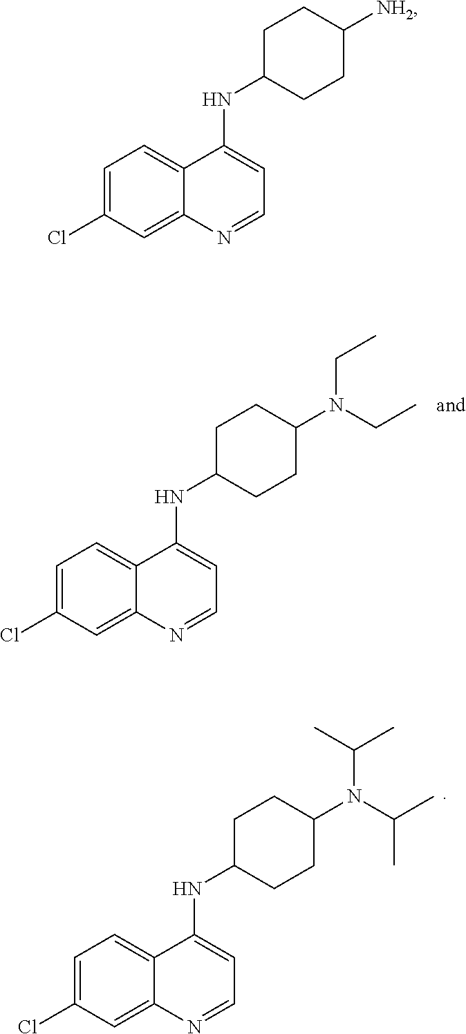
C1C(NC2=CC=NC3=CC(Cl)=CC=C32)CCC([NH2])C1.C1C(NC2=CC=NC3=CC(Cl)=CC=C32)CCC(N(CC)CC)C1.C1C(NC2=CC=NC3=CC(Cl)=CC=C32)CCC(N(C(C)C)C(C)C)C1
